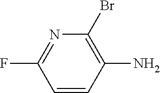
C1(F)=NC(Br)=C(N)C=C1
